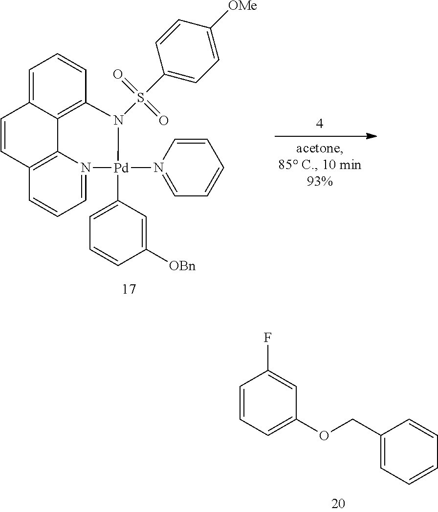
C1=C2C3=C(C=C1)N(S(C1=CC=C([OMe])C=C1)(=O)=O)[Pd](N1=CC=CC=C1)(C1=CC=CC([OBn])=C1)N1=CC=CC(=C31)C=C2.C1=CC=C(OCC2=CC=CC=C2)C=C1F
